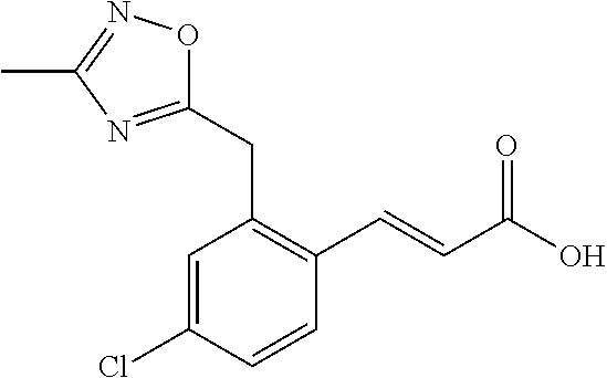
C1=C(Cl)C=CC(C=CC(O)=O)=C1CC1=NC(C)=NO1
